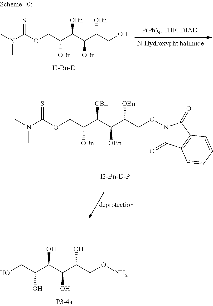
OCC(C(C(C(CON)O)O)O)O.CN(C(OCC(C(C(C(CON1C(=O)C2=C(C1=O)C=CC=C2)[OBn])[OBn])[OBn])[OBn])=S)C.CN(C(OCC(C(C(C(CO)[OBn])[OBn])[OBn])[OBn])=S)C
